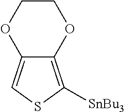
C12=C([SnBu3])SC=C1OCCO2
